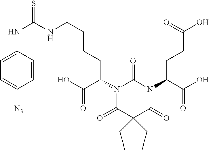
N1(C(CCC(O)=O)C(O)=O)C(=O)N(C(C(=O)O)CCCCNC(NC2=CC=C([N3])C=C2)=S)C(=O)C(CC)(CC)C1=O
